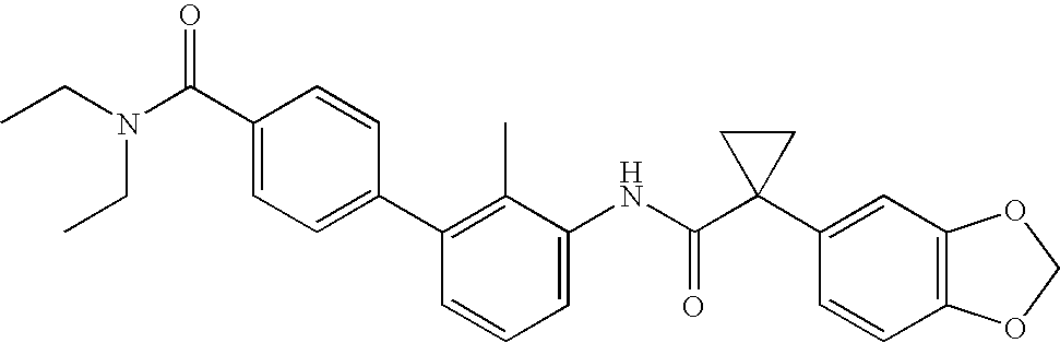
C1(C2=CC=C(C(N(CC)CC)=O)C=C2)=C(C)C(NC(C2(C3=CC4=C(C=C3)OCO4)CC2)=O)=CC=C1
